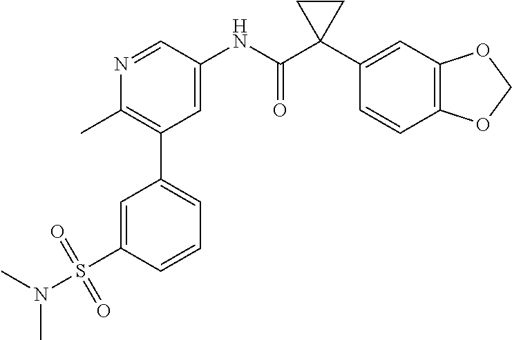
N1=CC(NC(C2(C3=CC4=C(C=C3)OCO4)CC2)=O)=CC(C2=CC=CC(S(N(C)C)(=O)=O)=C2)=C1C
